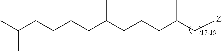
C(CCC(CCCC(C[Z])C)C)CC(C)C
